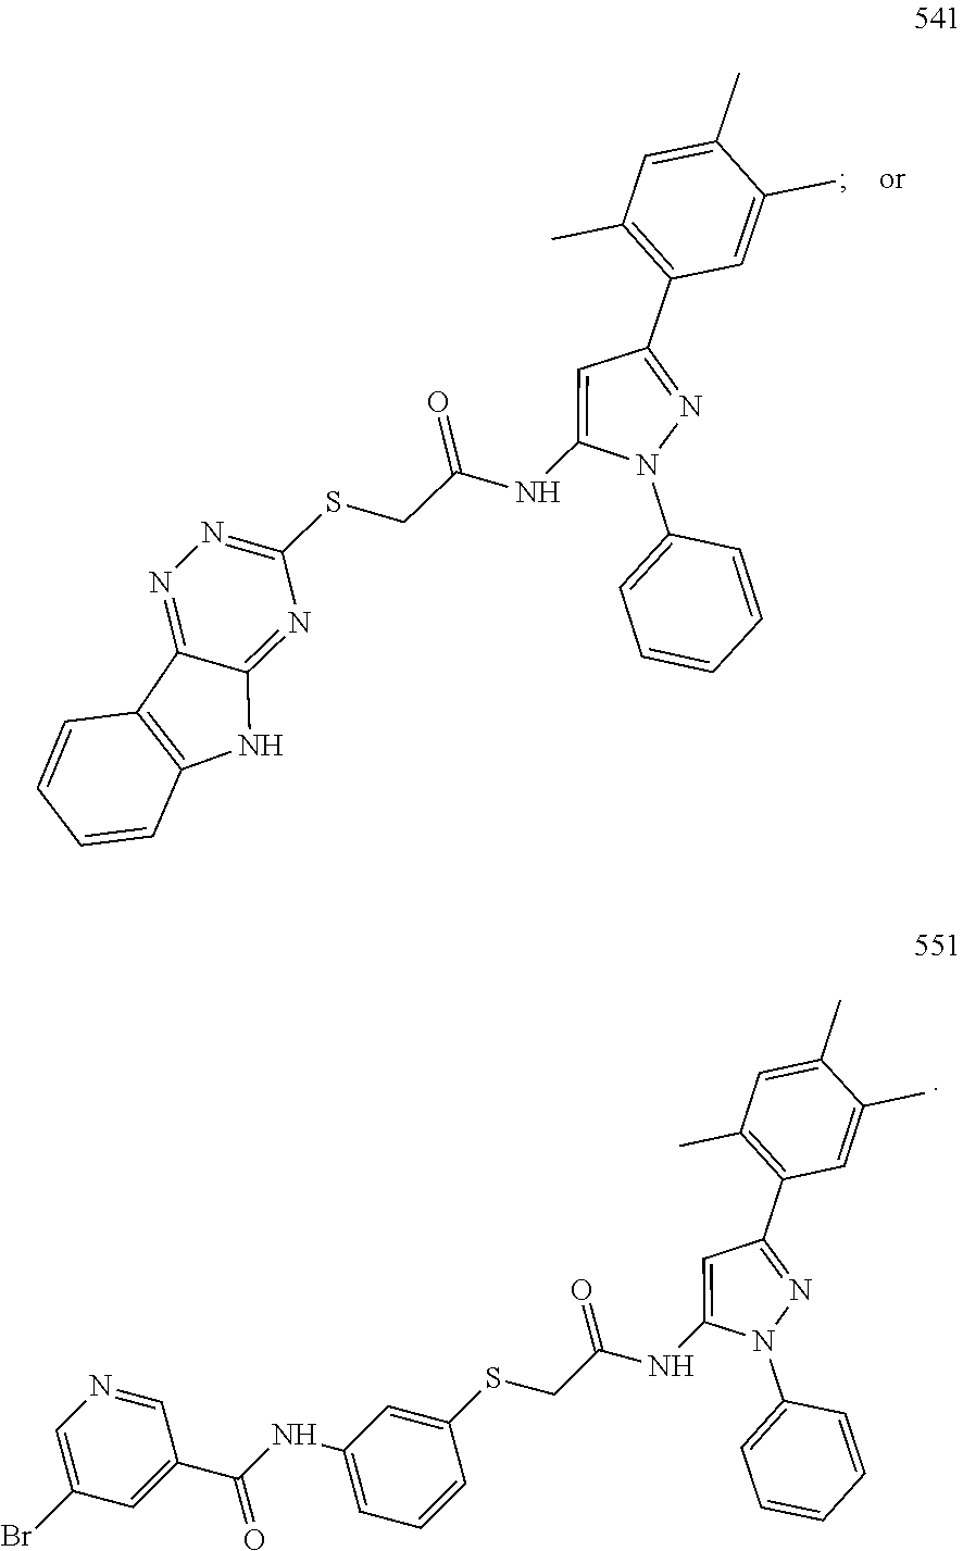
C1=C(Br)C=C(C(=O)NC2=CC=CC(SCC(NC3=CC(C4=C(C)C=C(C)C(C)=C4)=NN3C3=CC=CC=C3)=O)=C2)C=N1.N1=C2C(=NC(SCC(NC3=CC(C4=C(C)C=C(C)C(C)=C4)=NN3C3=CC=CC=C3)=O)=N1)NC1=C2C=CC=C1
